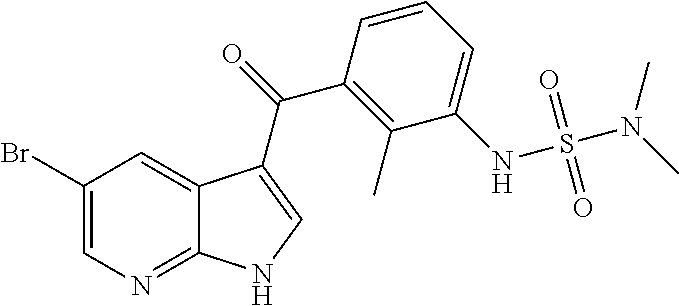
C1(Br)=CN=C2C(=C1)C(C(=O)C1=C(C)C(NS(N(C)C)(=O)=O)=CC=C1)=CN2
